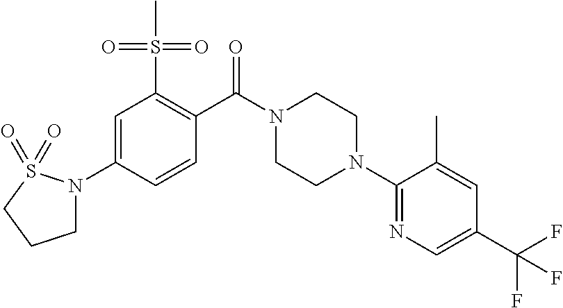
C1=C(N2CCCS2(=O)=O)C=CC(C(N2CCN(C3=NC=C(C(F)(F)F)C=C3C)CC2)=O)=C1S(C)(=O)=O
